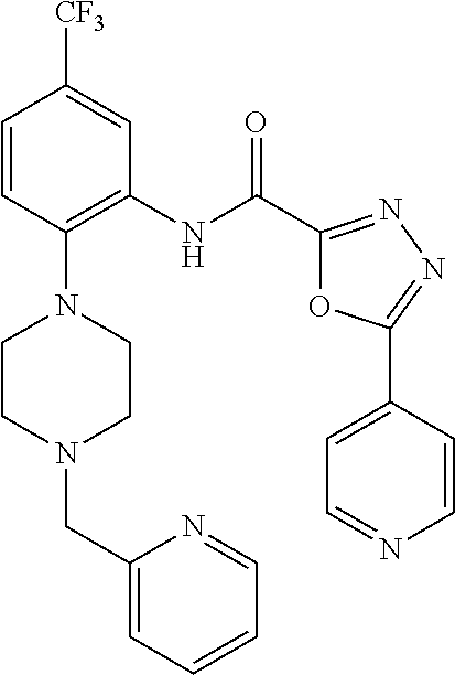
C1=CC(N2CCN(CC3=CC=CC=N3)CC2)=C(NC(C2=NN=C(C3=CC=NC=C3)O2)=O)C=C1[CF3]
